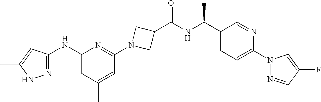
C1(NC2=NNC(C)=C2)=CC(C)=CC(N2CC(C(NC(C3=CC=C(N4N=CC(F)=C4)N=C3)C)=O)C2)=N1
